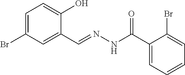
C1=C(Br)C=C(C=NNC(C2=CC=CC=C2Br)=O)C(O)=C1
